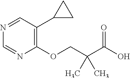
N1=CC(C2CC2)=C(OCC(C(O)=O)(C)C)N=C1
